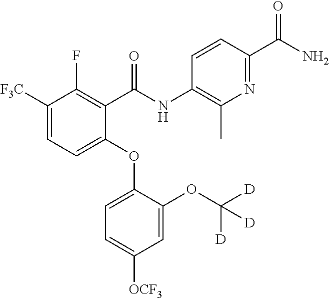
C1(OC2=CC=C([OCF3])C=C2OC([D])([D])[D])=CC=C([F3C])C(F)=C1C(NC1=C(C)N=C(C(N)=O)C=C1)=O
